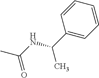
CC(NC(C)C1=CC=CC=C1)=O
